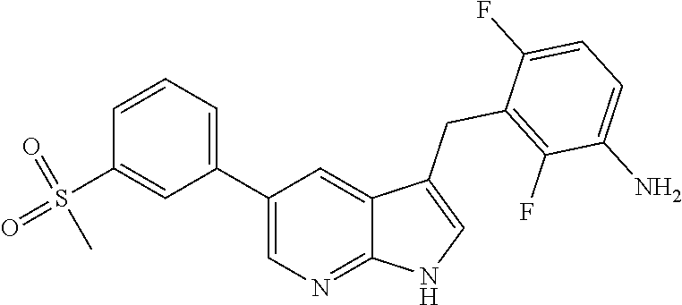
C1(C2=CC=CC(S(=O)(=O)C)=C2)=CN=C2C(=C1)C(CC1=C(F)C(N)=CC=C1F)=CN2
